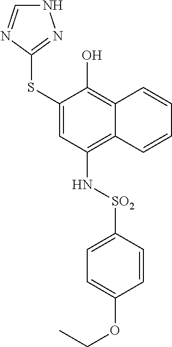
C1(SC2=NNC=N2)=CC(N[SO2]C2=CC=C(OCC)C=C2)=C2C(=C1O)C=CC=C2
